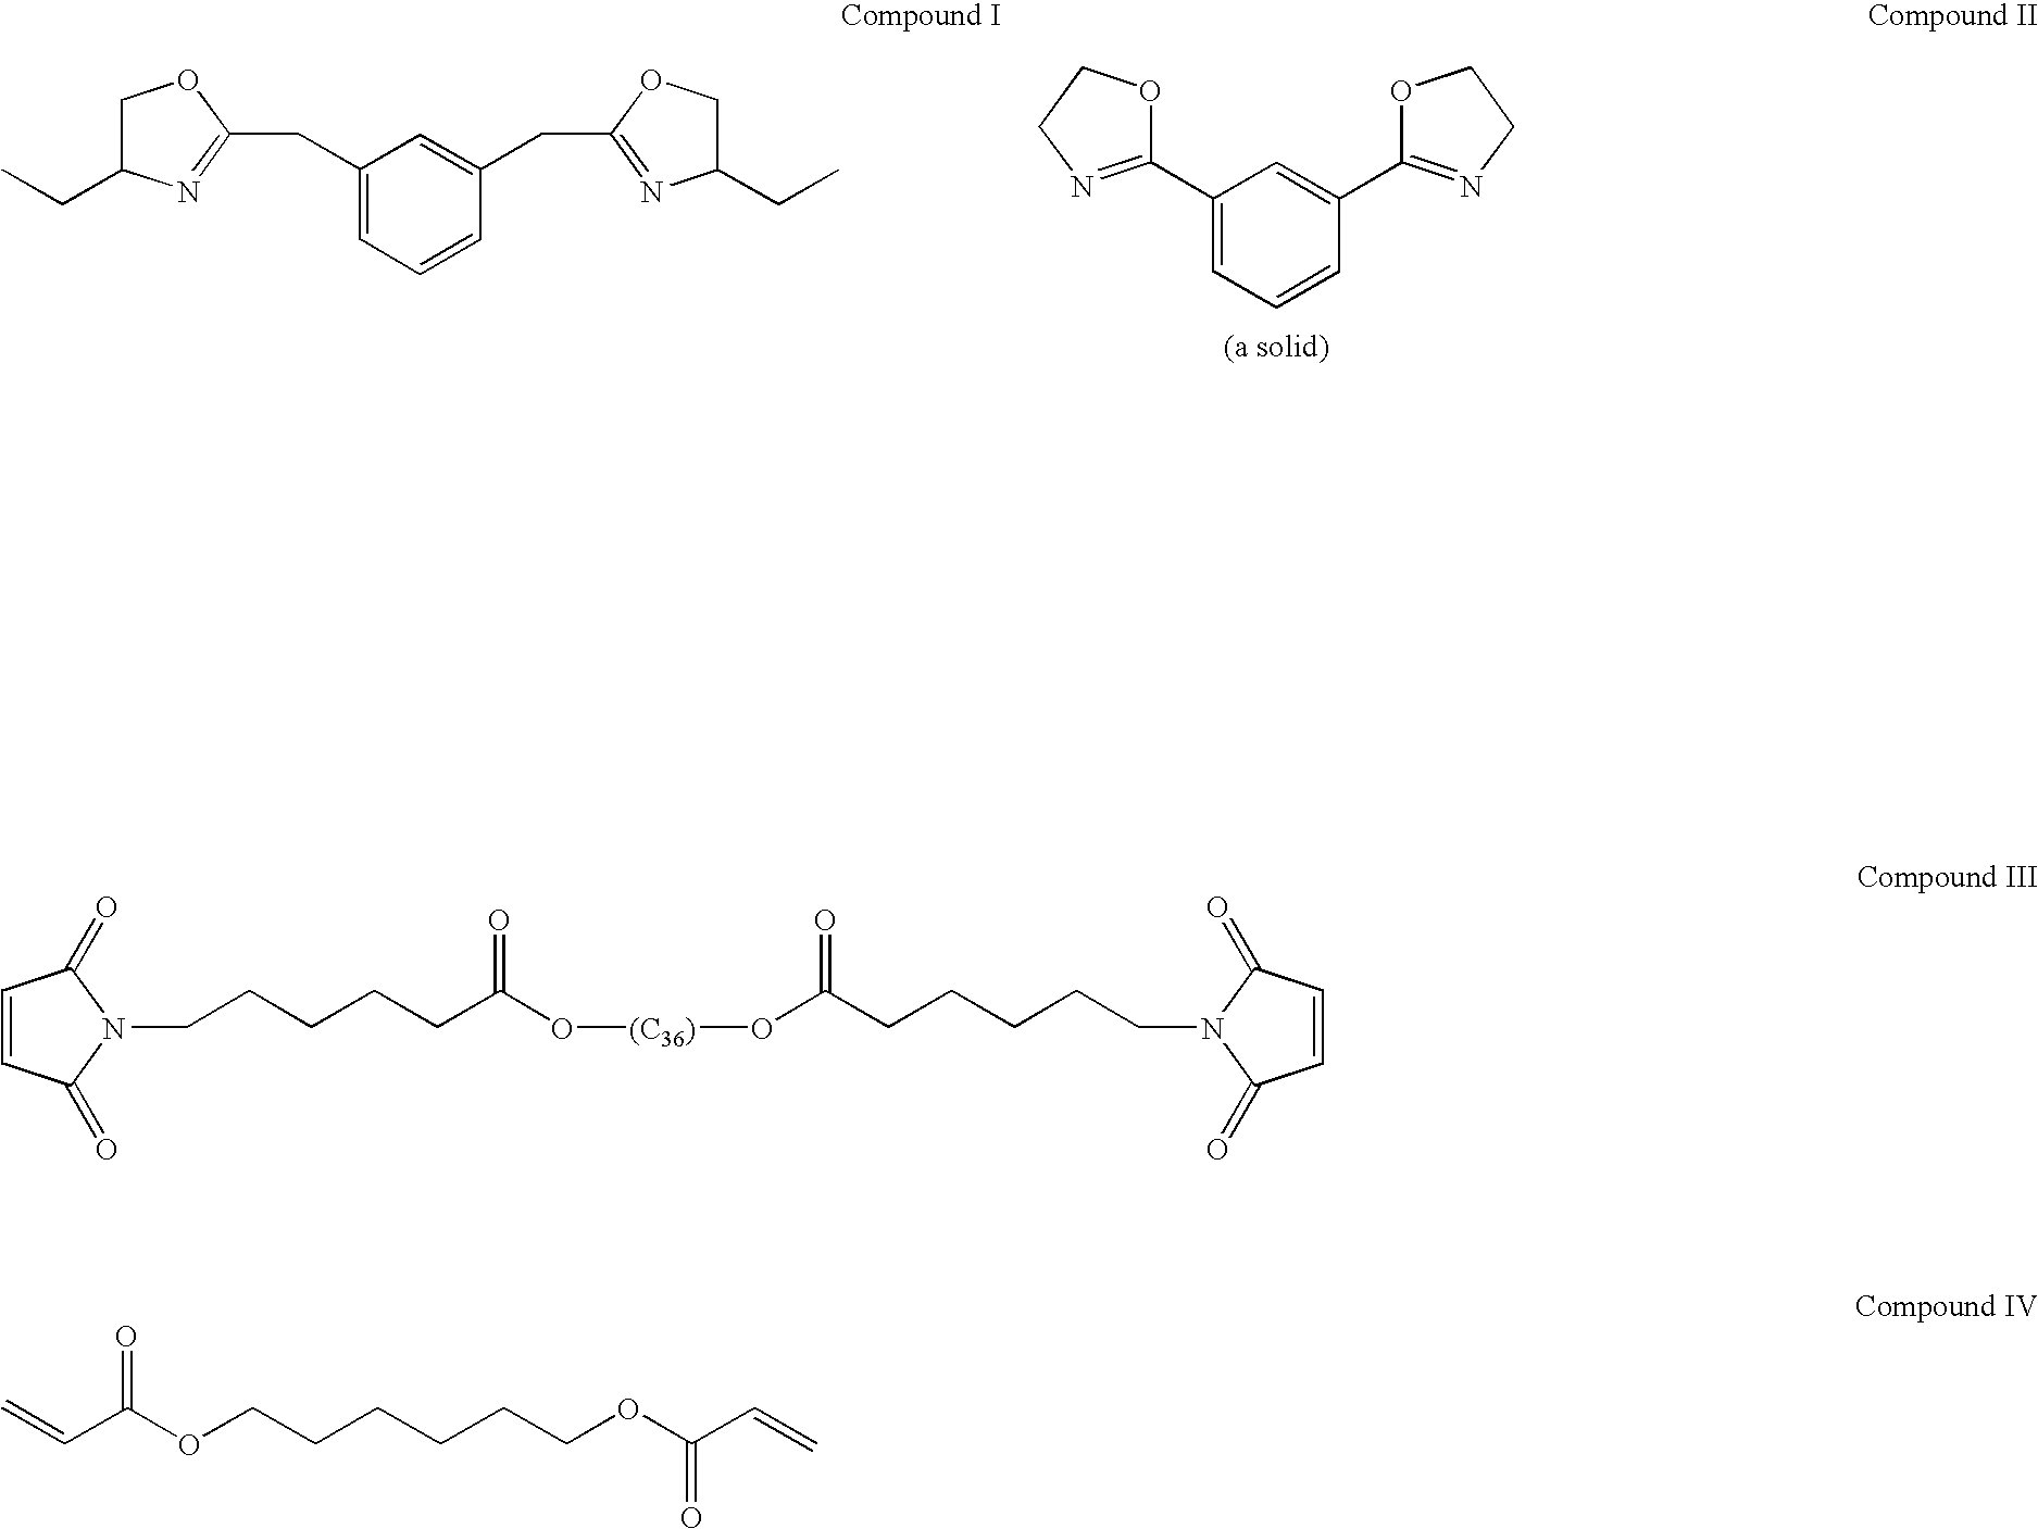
C1(C2=NCCO2)=CC=CC(C2=NCCO2)=C1.C1(CC)COC(CC2=CC(CC3=NC(CC)CO3)=CC=C2)=N1.C1=CC(=O)N(CCCCCC(O[(C36)]OC(CCCCCN2C(=O)C=CC2=O)=O)=O)C1=O.C=CC(OCCCCCCOC(C=C)=O)=O
